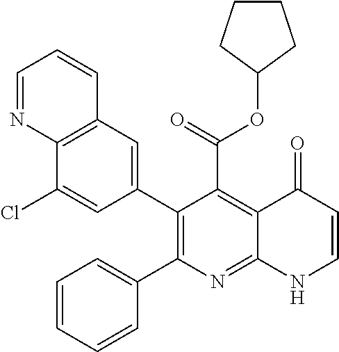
C12=C(C=C(C3=C(C4=CC=CC=C4)N=C4C(=C3C(=O)OC3CCCC3)C(=O)C=CN4)C=C1Cl)C=CC=N2
